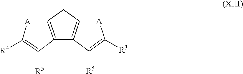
C1C2=C(C([R5])=C([R4])[A]2)C2=C1[A]C([R3])=C2[R5]
